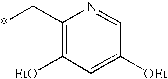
C1(C*)=C([EtO])C=C([OEt])C=N1
